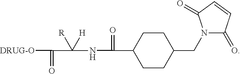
[DRUG-O]C(=O)C([R])([H])NC(=O)C1CCC(CN2C(=O)C=CC2=O)CC1
